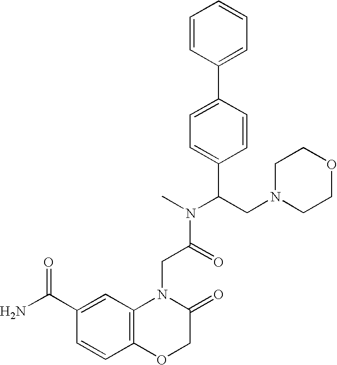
N1(CC(N(C)C(=O)CN2C3=C(OCC2=O)C=CC(C(N)=O)=C3)C2=CC=C(C3=CC=CC=C3)C=C2)CCOCC1
